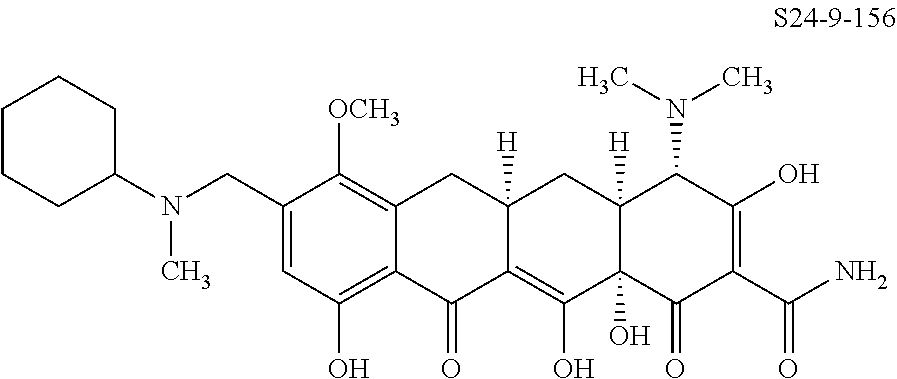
C1=C(CN(C2CCCCC2)C)C([OCH3])=C2C(=C1O)C(=O)C1=C(O)C3(O)C([H])(CC1([H])C2)C(N(C)C)C(O)=C(C(N)=O)C3=O
